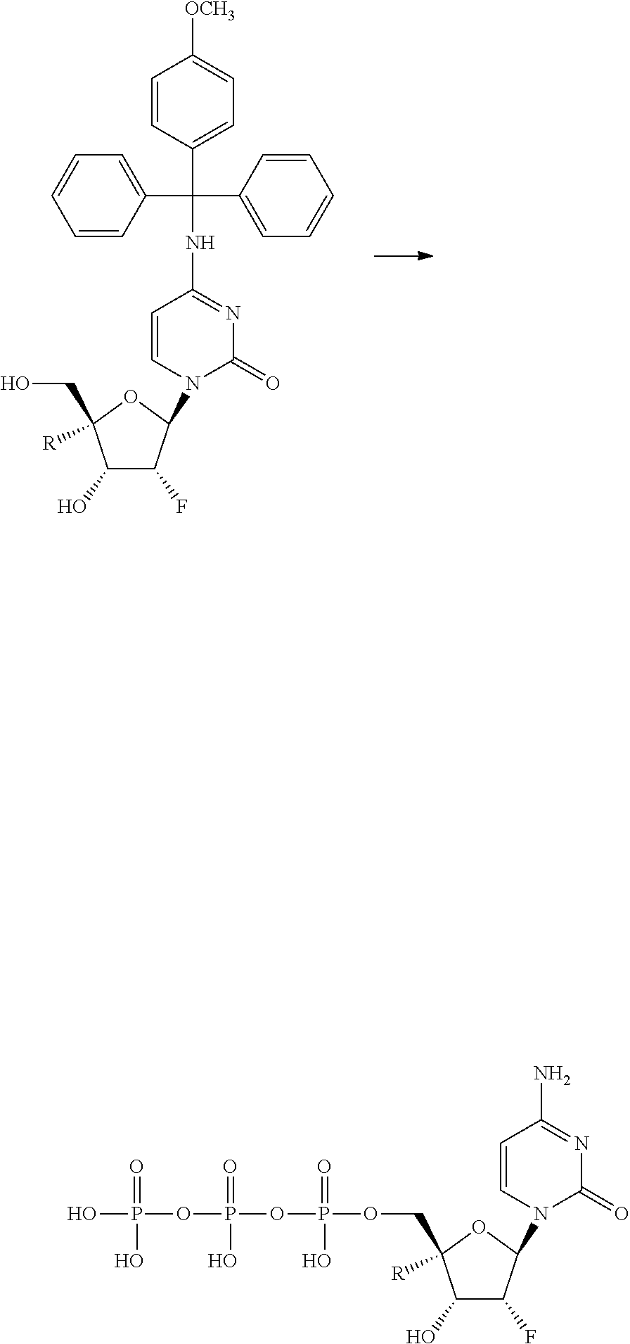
C1(O)C(F)C(N2C(=O)N=C(N)C=C2)OC1([R])COP(=O)(O)OP(=O)(O)OP(=O)(O)O.C1(O)C(F)C(N2C(=O)N=C(NC(C3=CC=CC=C3)(C3=CC=CC=C3)C3=CC=C([OCH3])C=C3)C=C2)OC1(CO)[R]
